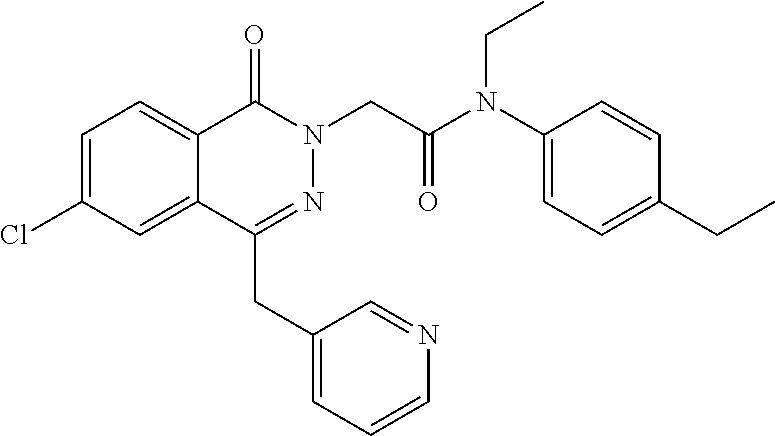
C1=C(Cl)C=C2C(=C1)C(=O)N(CC(N(C1=CC=C(CC)C=C1)CC)=O)N=C2CC1=CC=CN=C1
